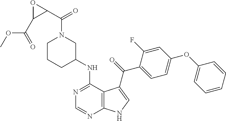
N1=C(NC2CN(C(C3OC3C(=O)OC)=O)CCC2)C2=C(N=C1)NC=C2C(=O)C1=CC=C(OC2=CC=CC=C2)C=C1F
